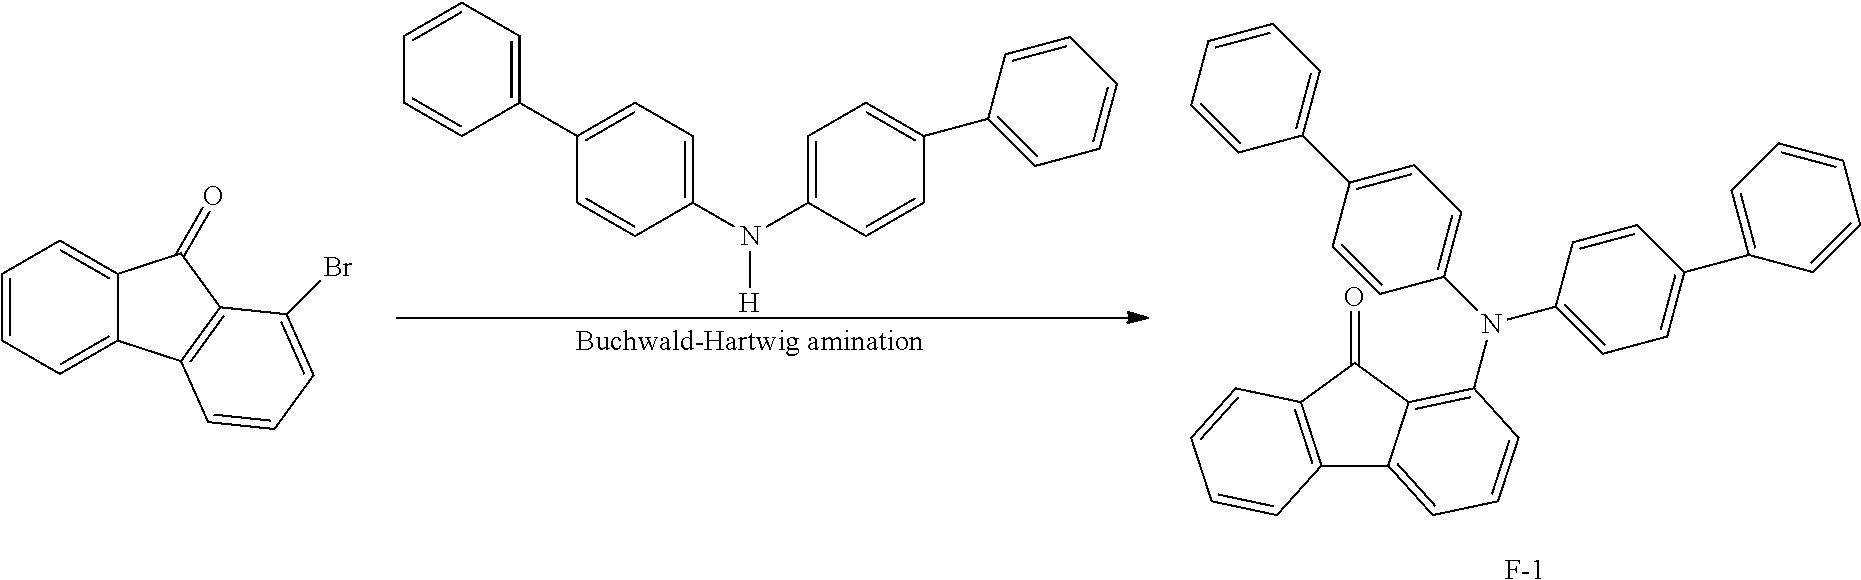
C1=C(C2=CC=CC=C2)C=CC(N(C2=CC=C(C3=CC=CC=C3)C=C2)[H])=C1.C12=C(C(=O)C3=C(N(C4=CC=C(C5=CC=CC=C5)C=C4)C4=CC=C(C5=CC=CC=C5)C=C4)C=CC=C13)C=CC=C2.[F-].C1=CC=C2C(=C1)C(=O)C1=C2C=CC=C1Br
